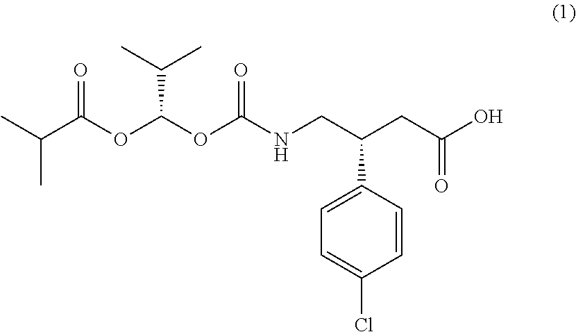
C1=CC(C(CNC(OC(OC(C(C)C)=O)C(C)C)=O)CC(O)=O)=CC=C1Cl
